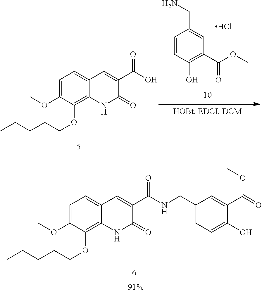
C1=CC(O)=C(C(OC)=O)C=C1CN.Cl.C1=C(OC)C(OCCCCC)=C2C(=C1)C=C(C(O)=O)C(=O)N2.C1=C(OC)C(OCCCCC)=C2C(=C1)C=C(C(NCC1=CC=C(O)C(C(=O)OC)=C1)=O)C(=O)N2
